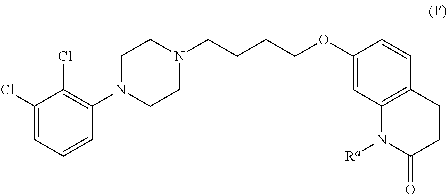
C1(Cl)=CC=CC(N2CCN(CCCCOC3=CC4=C(C=C3)CCC(=O)N4[Ra])CC2)=C1Cl
